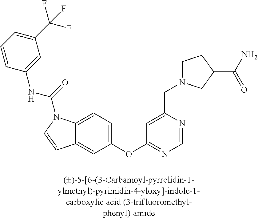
C12=CC=C(OC3=NC=NC(CN4CCC(C(=O)N)C4)=C3)C=C1C=CN2C(=O)NC1=CC(C(F)(F)F)=CC=C1
